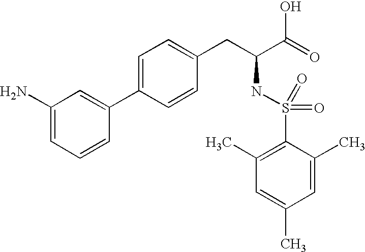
C1(N)=CC=CC(C2=CC=C(CC(NS(=O)(=O)C3=C(C)C=C(C)C=C3C)C(O)=O)C=C2)=C1
